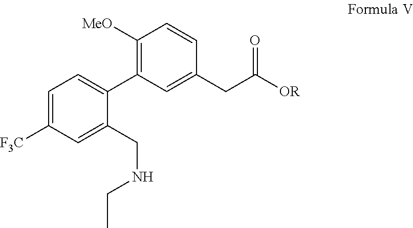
C1([MeO])=C(C2=CC=C([F3C])C=C2CNCC)C=C(CC([OR])=O)C=C1
